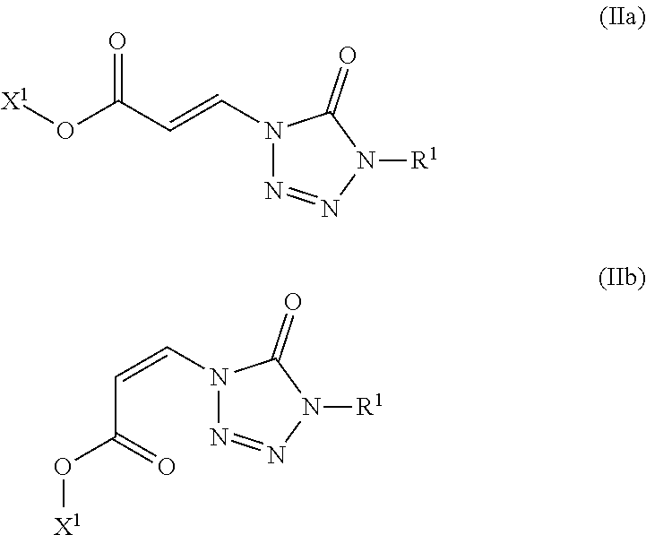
C(C(O[X1])=O)=CN1N=NN([R1])C1=O.N1(C=CC(O[X1])=O)N=NN([R1])C1=O
